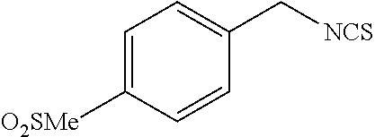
C1=CC([O2SMe])=CC=C1C[NCS]
